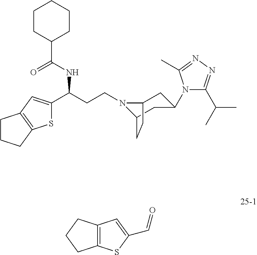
N1(CCC(C2=CC3=C(S2)CCC3)NC(C2CCCCC2)=O)C2CC(N3C(C(C)C)=NN=C3C)CC1CC2.C12=C(SC(C=O)=C1)CCC2
